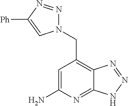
C1=C(N)N=C2C(=C1CN1N=NC([Ph])=C1)N=NN2
